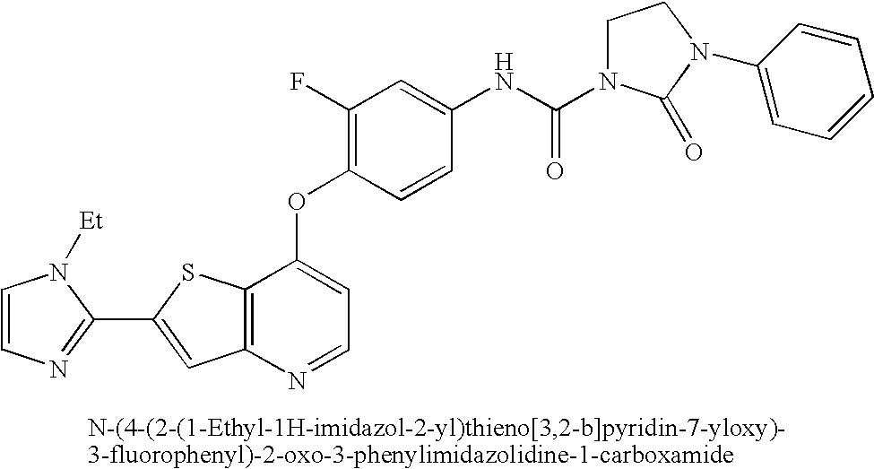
C12=C(N=CC=C1OC1=C(F)C=C(NC(=O)N3CCN(C4=CC=CC=C4)C3=O)C=C1)C=C(C1=NC=CN1[Et])S2
